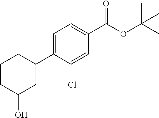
C1=C(Cl)C(C2CC(O)CCC2)=CC=C1C(OC(C)(C)C)=O
